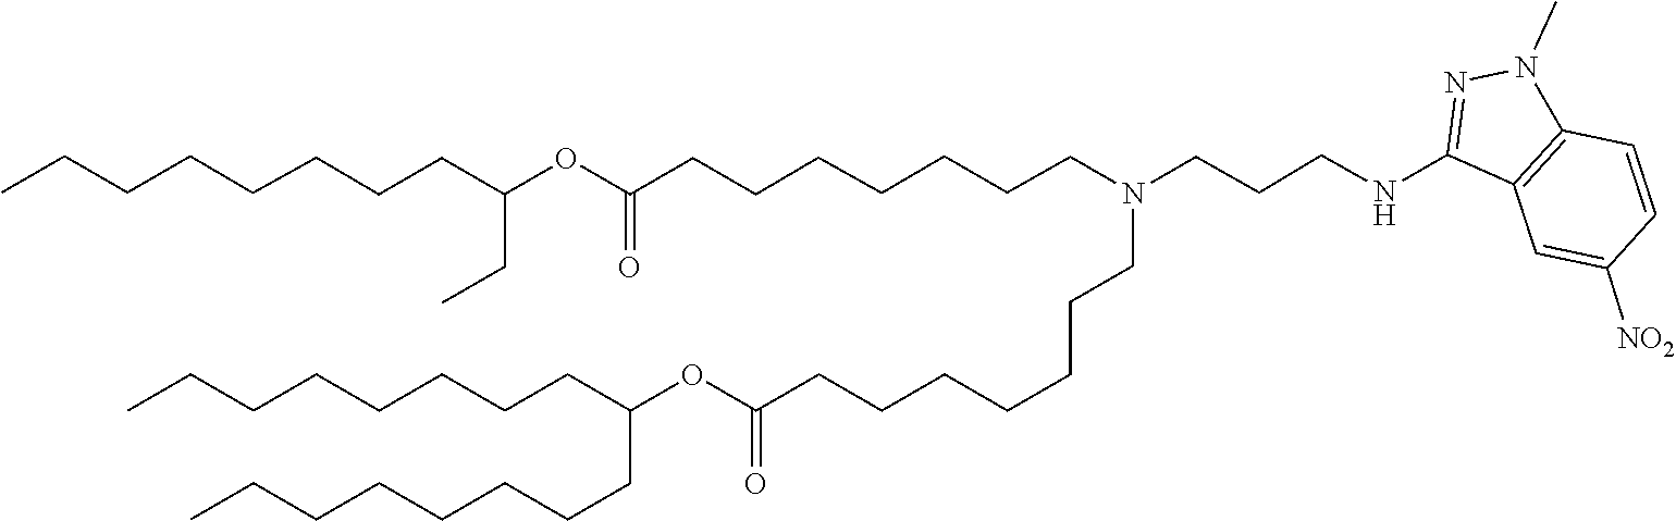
O(C(=O)CCCCCCCN(CCCCCCCC(OC(CCCCCCCC)CC)=O)CCCNC1=NN(C)C2=C1C=C([NO2])C=C2)C(CCCCCCCC)CCCCCCCC
